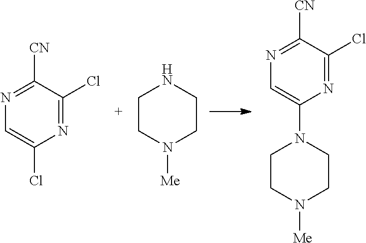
N1=C(Cl)C([CN])=NC=C1Cl.C1CNCCN1[Me].N1=C(Cl)C([CN])=NC=C1N1CCN([Me])CC1
